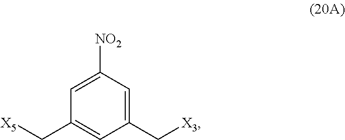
C(C1=CC(C[X3])=CC([NO2])=C1)[X5]
